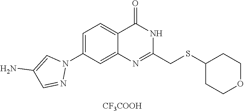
C1(N)=CN(C2=CC=C3C(=O)NC(CSC4CCOCC4)=NC3=C2)N=C1.[CF3COOH]
